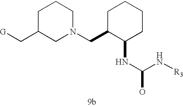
C1C(C[G])CN(CC2C(NC(N[R3])O)CCCC2)CC1
